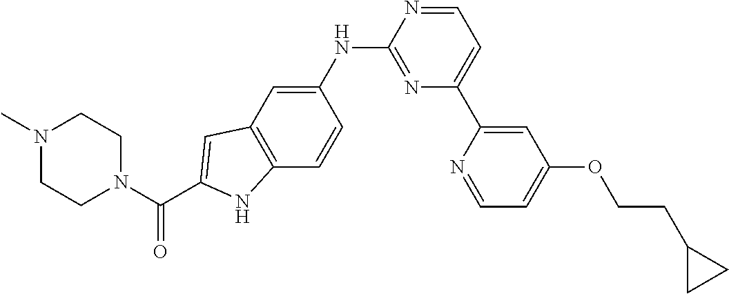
C1N(C)CCN(C(C2=CC3=C(C=CC(NC4=NC(C5=CC(OCCC6CC6)=CC=N5)=CC=N4)=C3)N2)=O)C1
